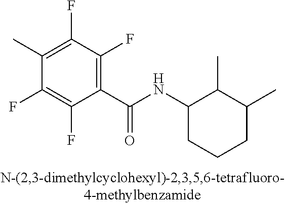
C1(F)=C(C)C(F)=C(F)C(C(NC2CCCC(C)C2C)=O)=C1F
